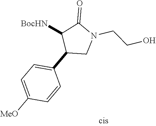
C1(C2CN(CCO)C(=O)C2[BocHN])=CC=C([MeO])C=C1
